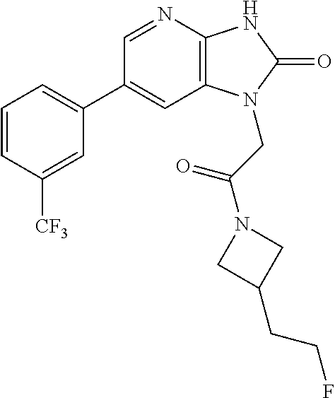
C1(C2=CC=CC([CF3])=C2)=CC2=C(N=C1)NC(=O)N2CC(N1CC(CCF)C1)=O
